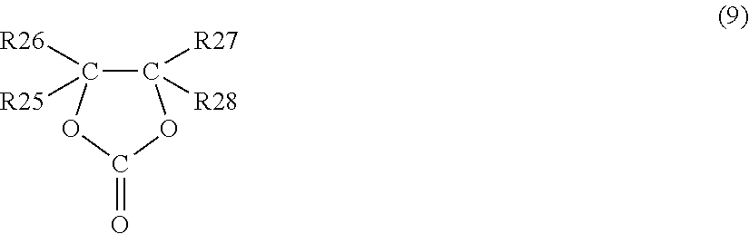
C1([R27])([R28])C([R26])([R25])OC(=O)O1
